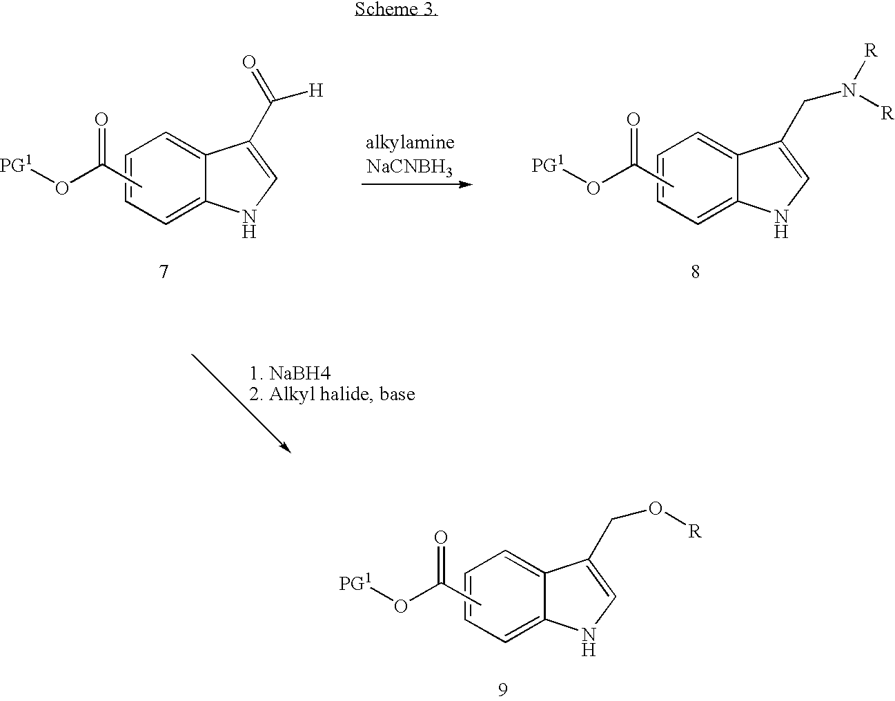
C1=CC=C2C(=C1)C(C(=O)[H])=CN2.[PG1]OC(C)=O.C1=CC=C2C(=C1)C(CN([R])[R])=CN2.[PG1]OC(C)=O.C1=CC=C2C(=C1)C(CO[R])=CN2.[PG1]OC(C)=O
